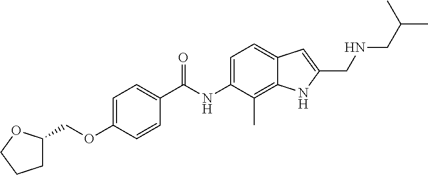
C1=C(OCC2CCCO2)C=CC(C(NC2=CC=C3C(=C2C)NC(CNCC(C)C)=C3)=O)=C1
